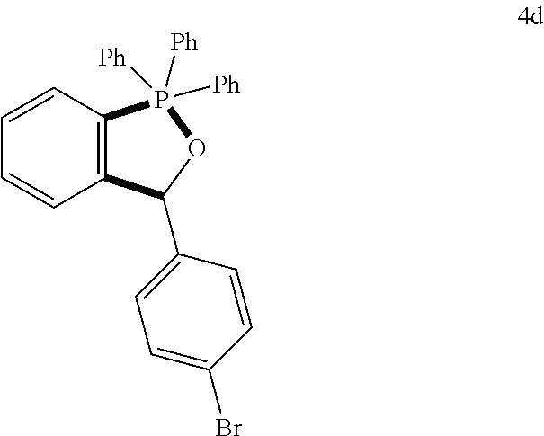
C1=CC=CC2=C1C(C1=CC=C(Br)C=C1)OP2([Ph])([Ph])[Ph]
